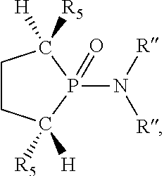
C1CC([R5])([H])P(N([R])[R])(=O)C1([H])[R5]
